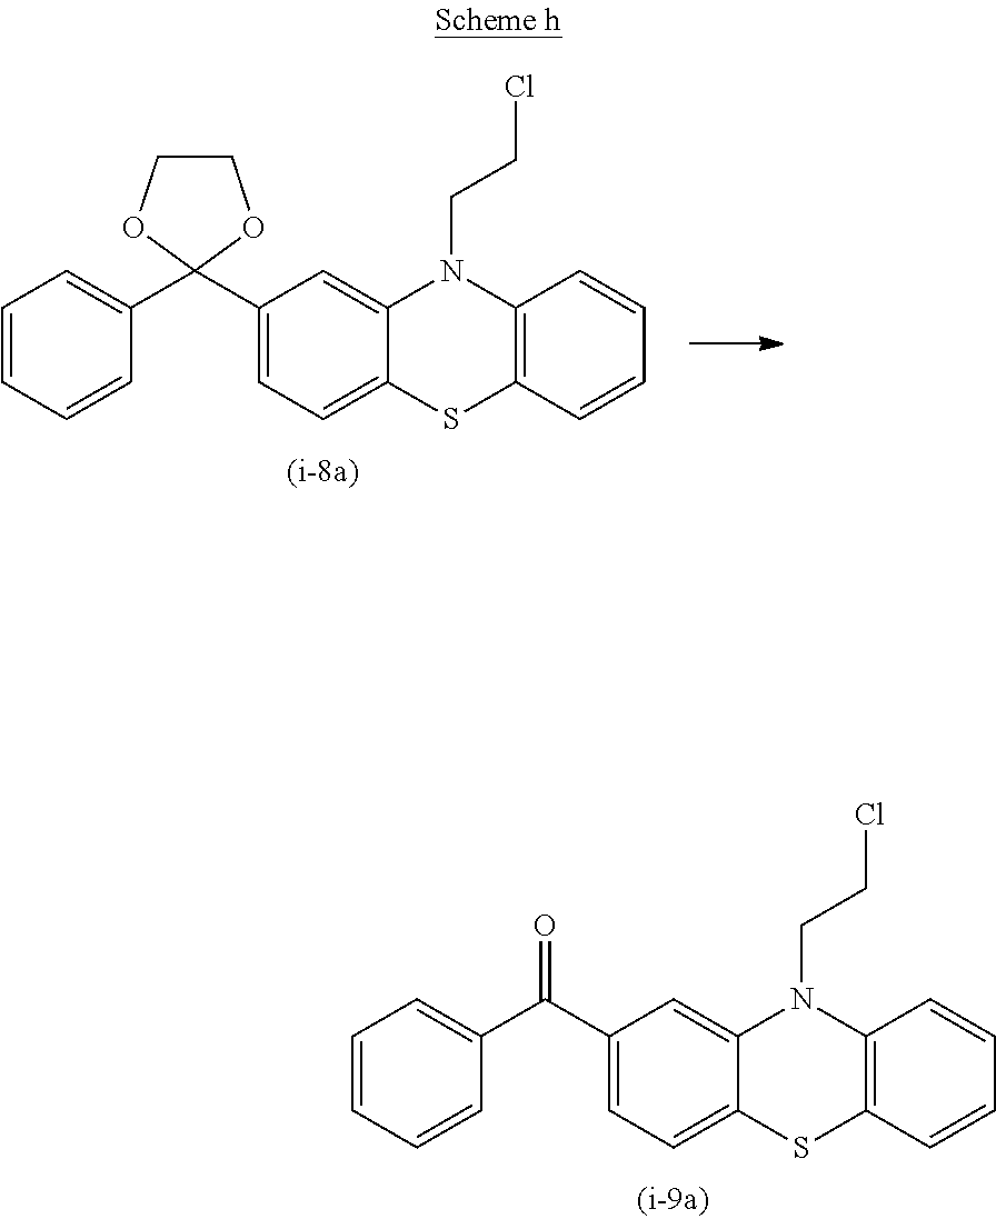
C1=CC=CC(C2(C3=CC=C4C(=C3)N(CCCl)C3=C(S4)C=CC=C3)OCCO2)=C1.C1=CC=CC(C(C2=CC=C3C(=C2)N(CCCl)C2=C(S3)C=CC=C2)=O)=C1
